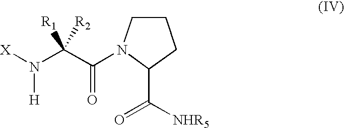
C1CN(C(C(N([X])[H])([R1])[R2])=O)C(C(=O)[NHR5])C1
